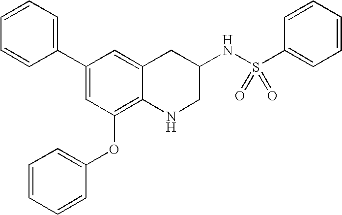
C1(C2=CC=CC=C2)=CC(OC2=CC=CC=C2)=C2C(=C1)CC(NS(=O)(=O)C1=CC=CC=C1)CN2
